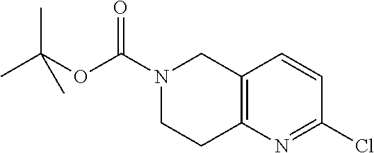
C12=C(N=C(Cl)C=C1)CCN(C(OC(C)(C)C)=O)C2
